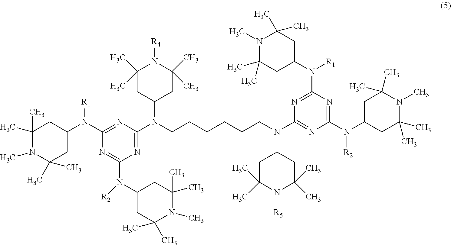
N(C1=NC(N(C2CC(C)(C)N(C)C(C)(C)C2)[R2])=NC(N(C2CC(C)(C)N(C)C(C)(C)C2)[R1])=N1)(C1CC(C)(C)N([R5])C(C)(C)C1)CCCCCCN(C1=NC(N(C2CC(C)(C)N(C)C(C)(C)C2)[R2])=NC(N(C2CC(C)(C)N(C)C(C)(C)C2)[R1])=N1)C1CC(C)(C)N([R4])C(C)(C)C1
